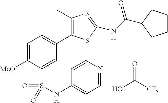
C1=C([MeO])C(S(=O)(=O)NC2=CC=NC=C2)=CC(C2=C(C)N=C(NC(C3CCCC3)=O)S2)=C1.OC(=O)[CF3]
